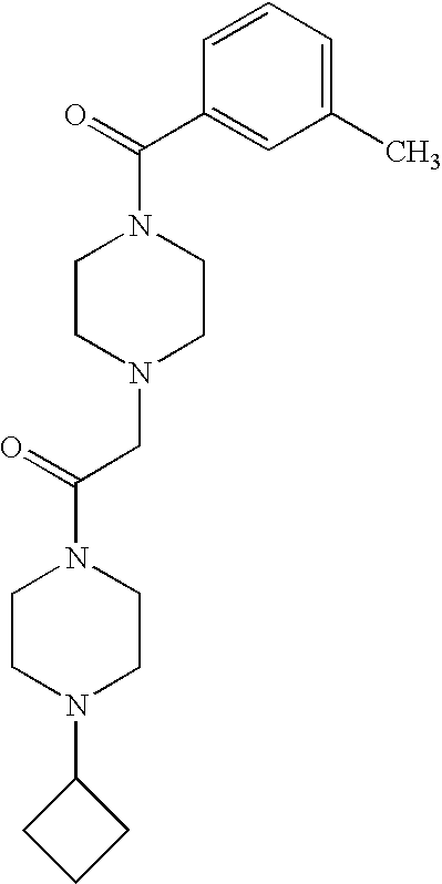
C1(C)=CC=CC(C(=O)N2CCN(CC(N3CCN(C4CCC4)CC3)=O)CC2)=C1
